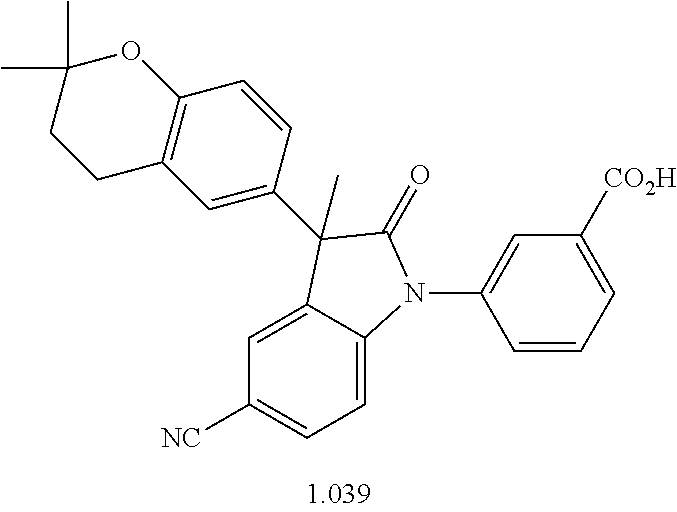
C1=C2C(=CC=C1[NC])N(C1=CC([CO2H])=CC=C1)C(=O)C2(C1=CC2=C(C=C1)OC(C)(C)CC2)C
